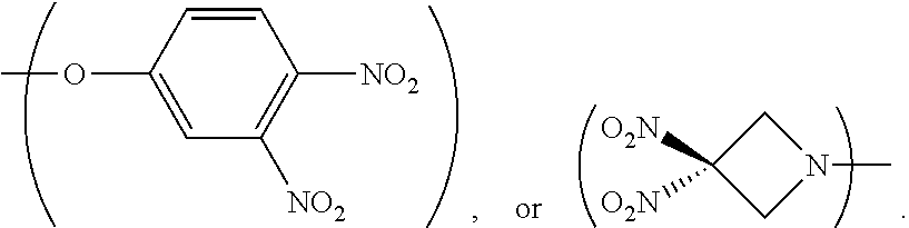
CN1CC([O2N])([O2N])C1.C1=CC(OC)=CC([NO2])=C1[NO2]
